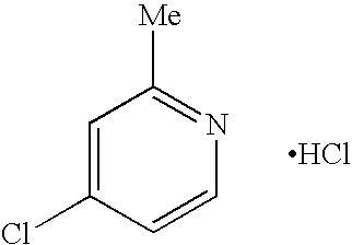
C1=CN=C([Me])C=C1Cl.Cl
